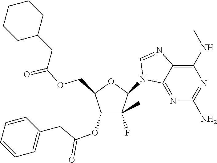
C1(N2C3=NC(N)=NC(NC)=C3N=C2)C(F)(C)C(OC(CC2=CC=CC=C2)=O)C(COC(CC2CCCCC2)=O)O1
